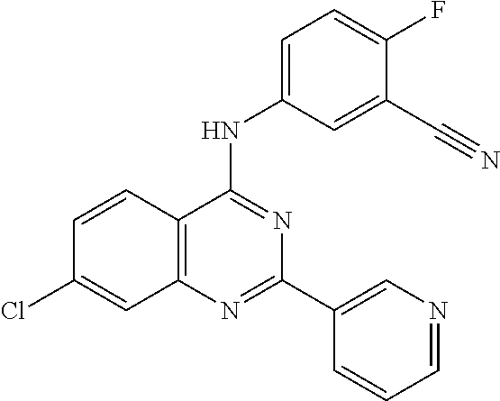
C1=CC2=C(C=C1Cl)N=C(C1=CN=CC=C1)N=C2NC1=CC=C(F)C(C#N)=C1
